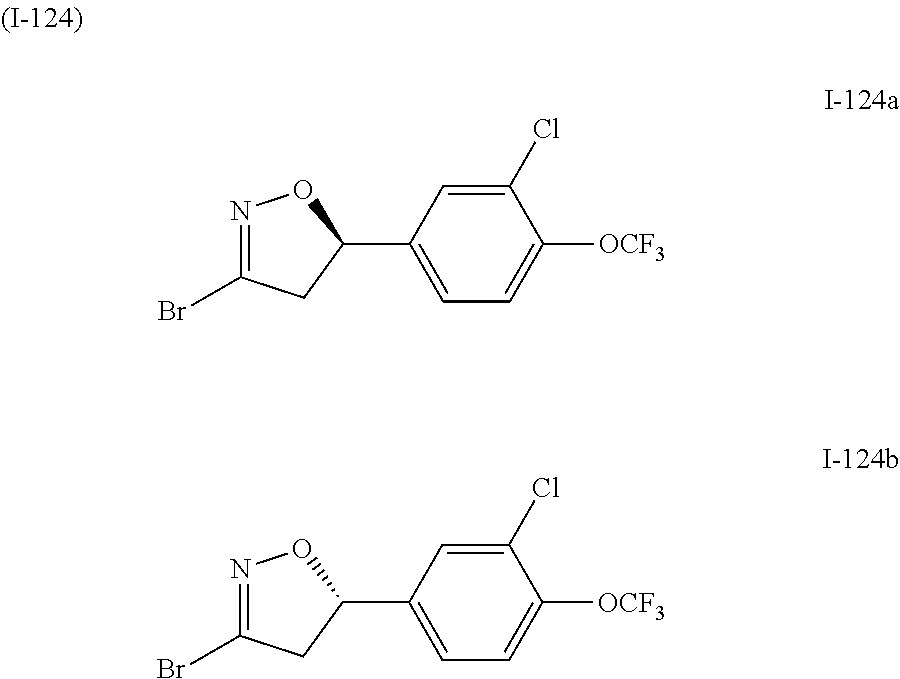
BrC1=NOC(C2=CC=C([OCF3])C(Cl)=C2)C1.BrC1=NOC(C2=CC=C([OCF3])C(Cl)=C2)C1
